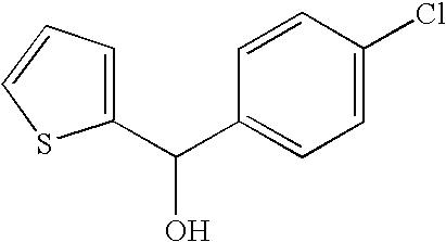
C1=C(C(O)C2=CC=C(Cl)C=C2)SC=C1
